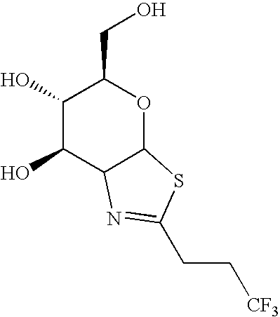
C1(O)C(O)C2C(OC1CO)SC(CC[CF3])=N2
